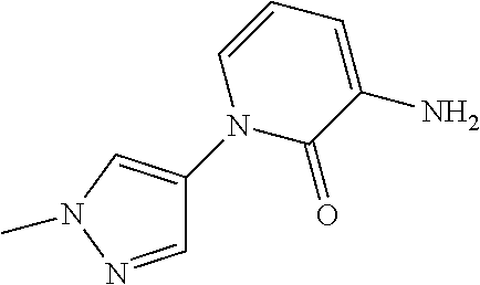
C1=NN(C)C=C1N1C(=O)C(N)=CC=C1
